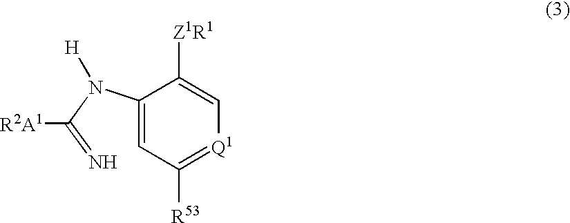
C1(N(C(=N)[R2A1])[H])=CC([R53])=[Q1]C=C1[Z1R1]
